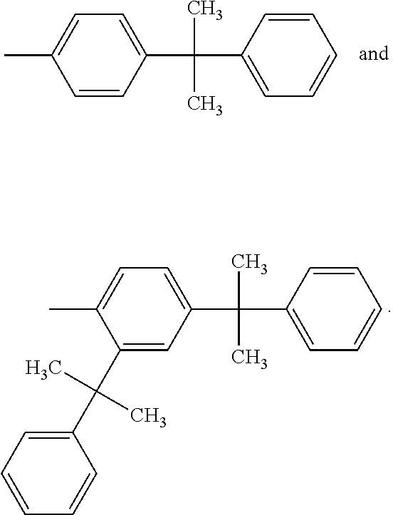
C1=CC(C(C)(C)C2=CC=CC=C2)=CC=C1C.C1(C(C)(C)C2=CC=CC=C2)=CC(C(C)(C)C2=CC=CC=C2)=CC=C1C
